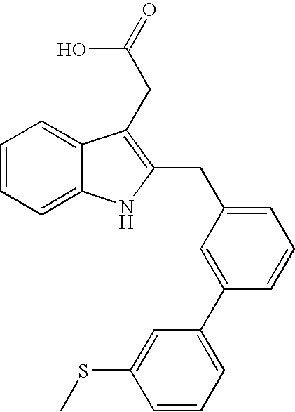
C1=CC=C2C(=C1)C(CC(=O)O)=C(CC1=CC=CC(C3=CC=CC(SC)=C3)=C1)N2
